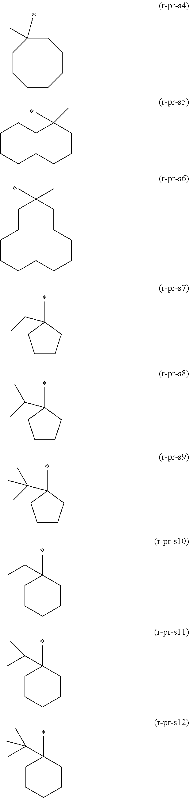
C1CCCCC(C)(C)CC1.C1CCCCCCC(C)(C)CC1.C1CCCCCCCCCCC1(C)C.C1CCC(CC)(C)C1.C1CCC(C(C)C)(C)C1.C1CCC(C(C)(C)C)(C)C1.C1(C)(CC)CCCCC1.C1(C)(C(C)C)CCCCC1.C1(C)(C(C)(C)C)CCCCC1
